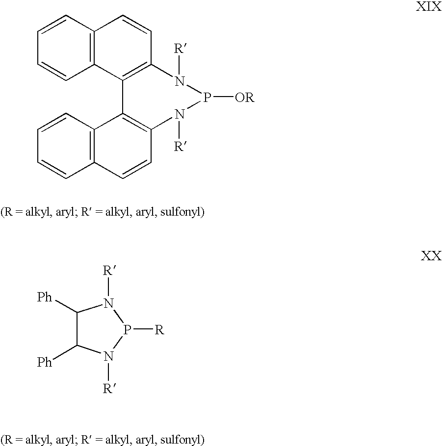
C1=CC=CC2=C1C=CC1=C2C2=C(C=CC3=C2C=CC=C3)N([R])P([OR])N1[R].C1([Ph])C([Ph])N([R])P([R])N1[R]
